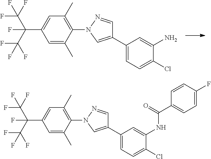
C1(N2C=C(C3=CC=C(Cl)C(N)=C3)C=N2)=C(C)C=C(C(C(F)(F)F)(C(F)(F)F)F)C=C1C.C1(N2C=C(C3=CC=C(Cl)C(NC(C4=CC=C(F)C=C4)=O)=C3)C=N2)=C(C)C=C(C(C(F)(F)F)(C(F)(F)F)F)C=C1C
